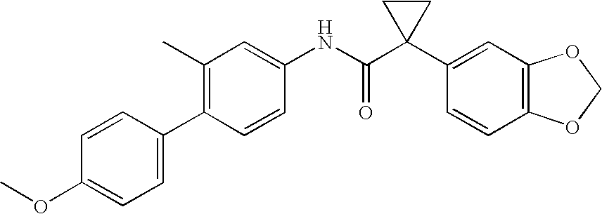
C1(NC(C2(C3=CC4=C(C=C3)OCO4)CC2)=O)=CC(C)=C(C2=CC=C(OC)C=C2)C=C1
